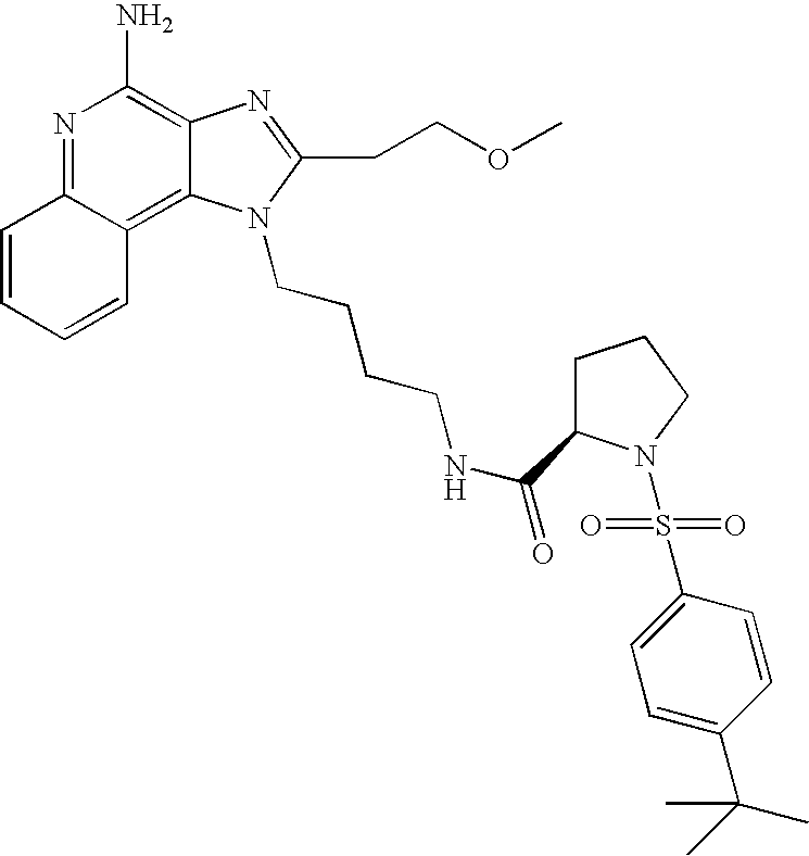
N1=C2C(=C3C(=C1N)N=C(CCOC)N3CCCCNC(=O)C1CCCN1S(C1=CC=C(C(C)(C)C)C=C1)(=O)=O)C=CC=C2
